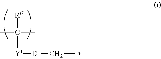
[R61]C([Y1][D1]CC)(C)C
